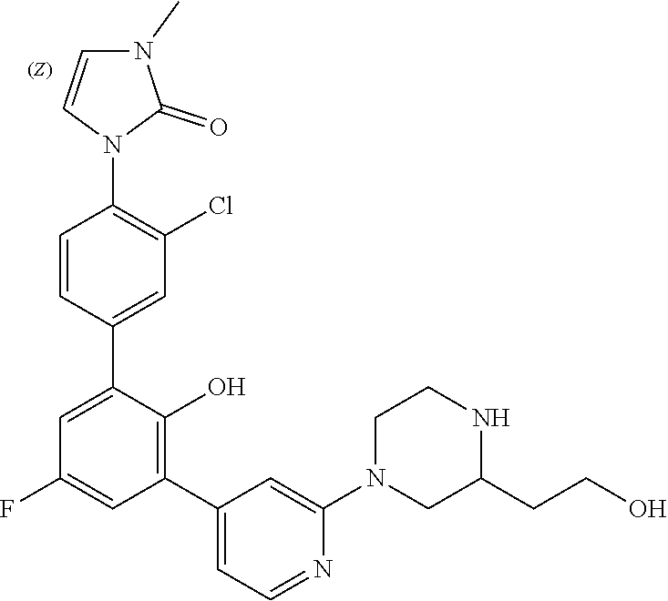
C1C(CCO)NCCN1C1=CC(C2=C(O)C(C3=CC(Cl)=C(N4C=CN(C)C4=O)C=C3)=CC(F)=C2)=CC=N1
